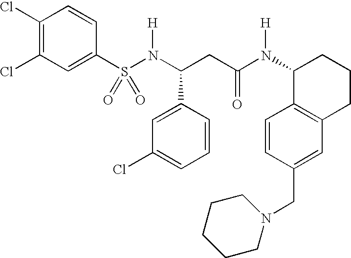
S(N(C(CC(N(C1C2=C(CCC1)C=C(CN1CCCCC1)C=C2)[H])=O)C1=CC(Cl)=CC=C1)[H])(=O)(=O)C1=CC(Cl)=C(Cl)C=C1
